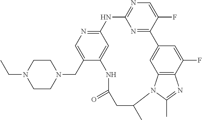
C1CN(CC2=CN=C3C=C2NC(=O)CC(C)N2C4=C(C(F)=CC(=C4)C4=NC(=NC=C4F)N3)N=C2C)CCN1CC
